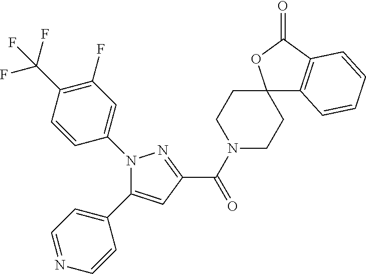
C1(C(N2CCC3(CC2)C2=C(C(=O)O3)C=CC=C2)=O)=NN(C2=CC(F)=C(C(F)(F)F)C=C2)C(C2=CC=NC=C2)=C1
